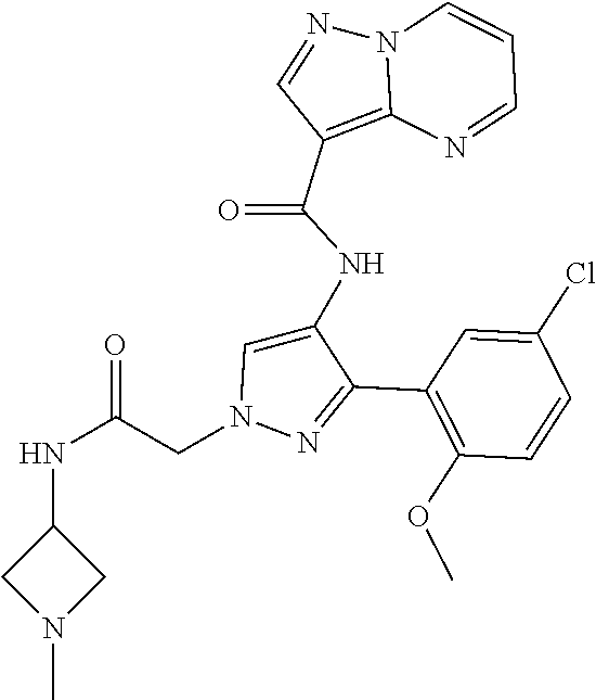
C1(C2=NN(CC(NC3CN(C)C3)=O)C=C2NC(C2=C3N(N=C2)C=CC=N3)=O)=C(OC)C=CC(Cl)=C1
